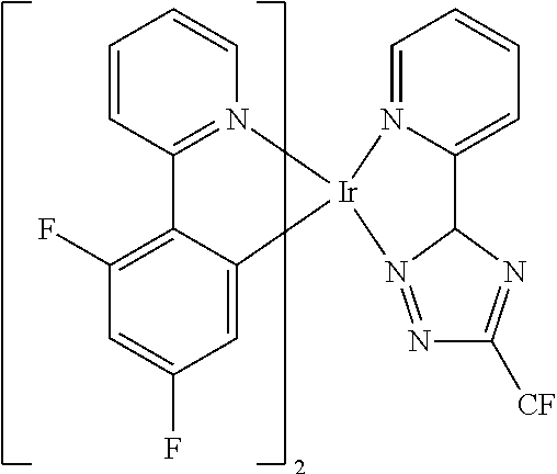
C12=N(C=CC=C1)[Ir]1(C3=CC(F)=CC(F)=C23)N2=CC=CC=C2C2N1=NC([CF])=N2
